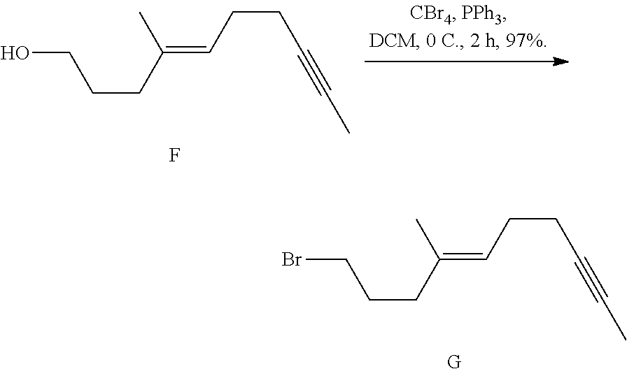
OCCCC(=CCCC#CC)C.F.BrCCCC(=CCCC#CC)C.[G]
